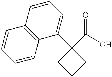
C1=CC2=C(C=C1)C=CC=C2C1(C(O)=O)CCC1
